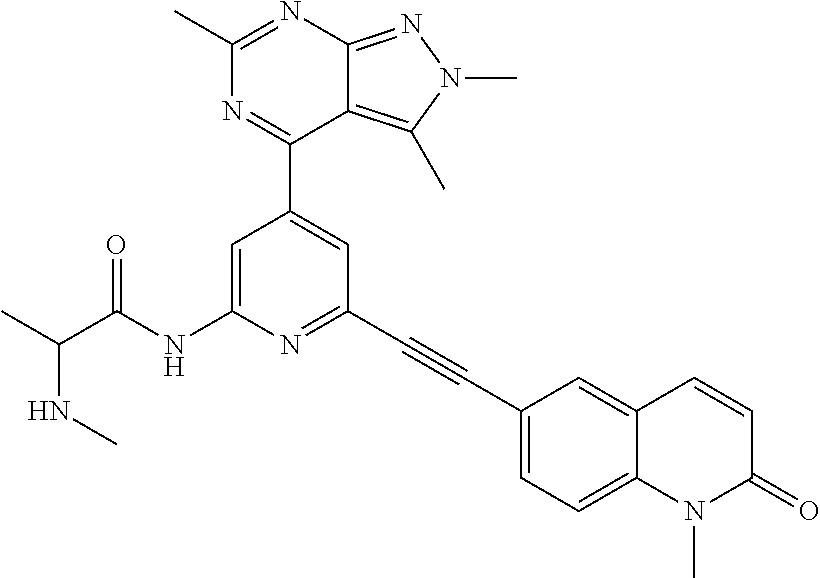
N(C)C(C)C(NC1=CC(C2=NC(C)=NC3=NN(C)C(C)=C23)=CC(C#CC2=CC=C3C(=C2)C=CC(=O)N3C)=N1)=O
